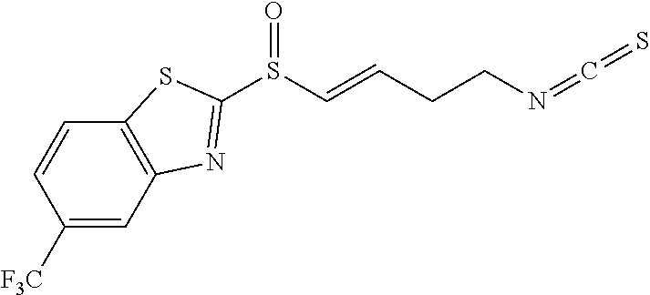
S(C=CCCN=C=S)(=O)C1=NC2=C(C=CC([F3C])=C2)S1
